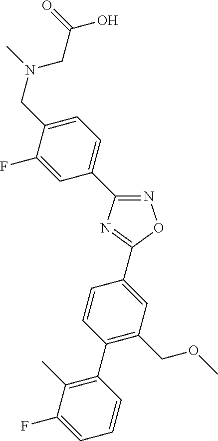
N1=C(C2=CC=C(CN(C)CC(O)=O)C(F)=C2)N=C(C2=CC(COC)=C(C3=C(C)C(F)=CC=C3)C=C2)O1
